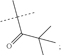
C(C(C)(C)C)(=O)C(C)(C)C
